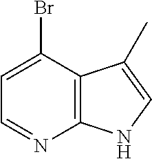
C1=C(Br)C2=C(N=C1)NC=C2C
